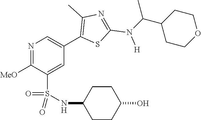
N1=C([MeO])C(S(NC2CCC(O)CC2)(=O)=O)=CC(C2=C(C)N=C(N([H])C(C3CCOCC3)C)S2)=C1
